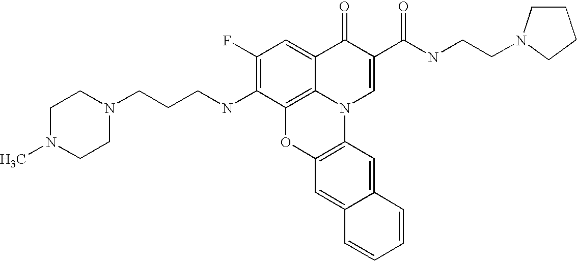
C1(F)=C(NCCCN2CCN(C)CC2)C2=C3C(=C1)C(=O)C(C(=O)NCCN1CCCC1)=CN3C1=C(O2)C=C2C(=C1)C=CC=C2
